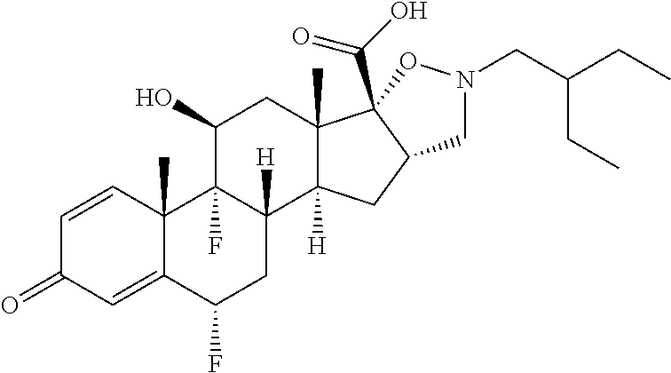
C1=CC2(C)C(=CC1=O)C(F)CC1([H])C2(F)C(O)CC2(C)C1([H])CC1C2(C(O)=O)ON(CC(CC)CC)C1
